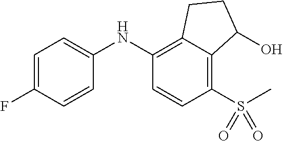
C1(NC2=CC=C(F)C=C2)=C2C(=C(S(=O)(=O)C)C=C1)C(O)CC2
